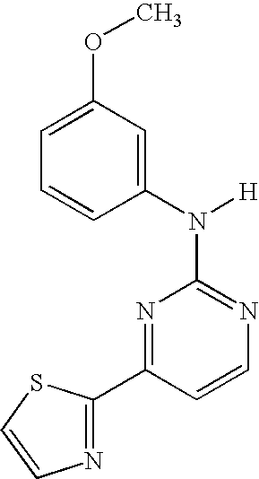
N1=C(N([H])C2=CC(OC)=CC=C2)N=C(C2=NC=CS2)C=C1
